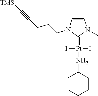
[Pt](I)(I)(=C1N(C)C=CN1CCCC#C[TMS])NC1CCCCC1
